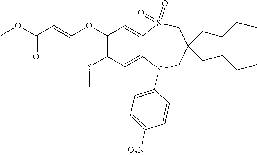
C1([O2N])=CC=C(N2C3=CC(SC)=C(OC=CC(=O)OC)C=C3S(=O)(=O)CC(CCCC)(CCCC)C2)C=C1
